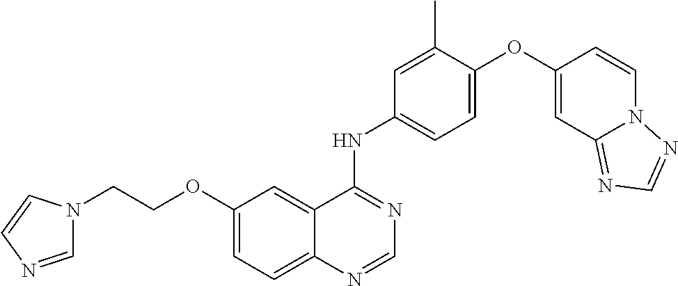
C12=CC=C(OCCN3C=NC=C3)C=C1C(NC1=CC=C(OC3=CC4=NC=NN4C=C3)C(C)=C1)=NC=N2
